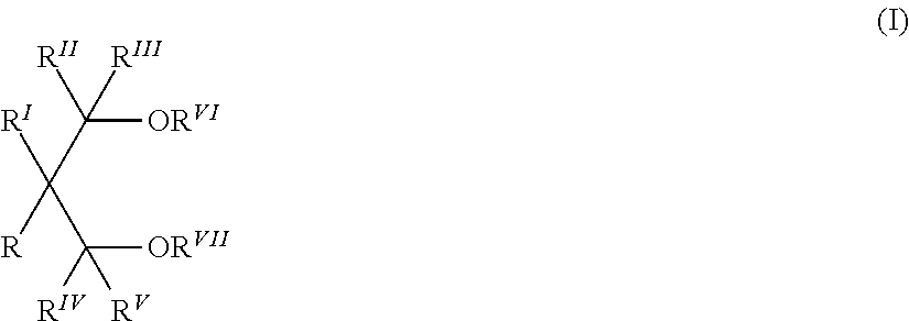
[ORVI]C(C(C([ORVII])([RIV])[RV])([RI])[R])([RII])[RIII]
